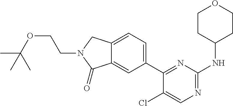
C(N1CC2=CC=C(C3=NC(NC4CCOCC4)=NC=C3Cl)C=C2C1=O)COC(C)(C)C
